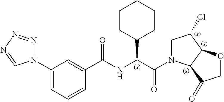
C1(N2N=NN=C2)=CC=CC(C(NC(C(=O)N2CC(Cl)C3C2C(=O)CO3)C2CCCCC2)=O)=C1
